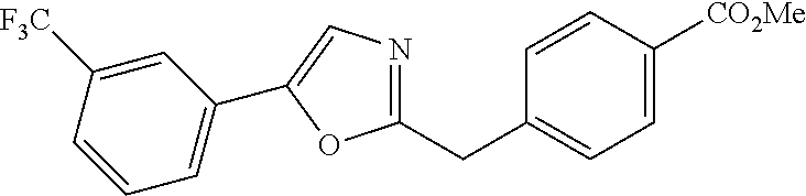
C1=CC(CC2=NC=C(C3=CC=CC([F3C])=C3)O2)=CC=C1[CO2Me]
